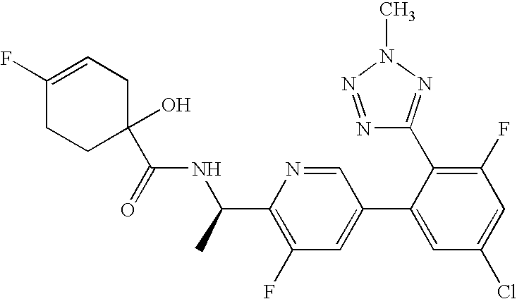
C(=O)(NC(C1=C(F)C=C(C2=CC(Cl)=CC(F)=C2C2=NN(C)N=N2)C=N1)C)C1(O)CCC(F)=CC1
